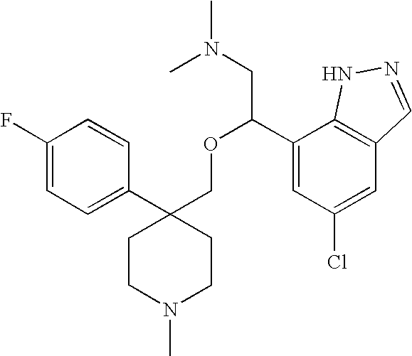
C1(F)=CC=C(C2(COC(C3=CC(Cl)=CC4=C3NN=C4)CN(C)C)CCN(C)CC2)C=C1
